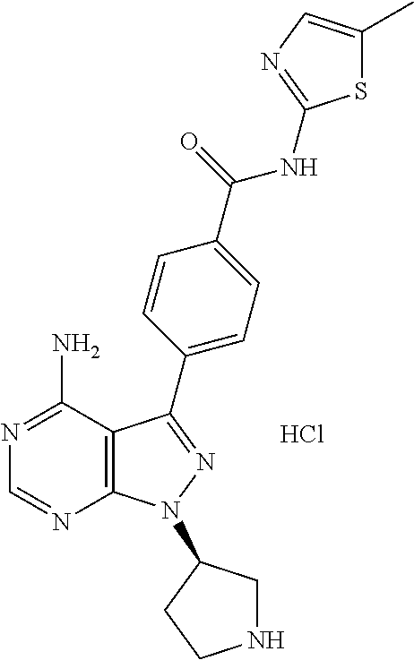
Cl.N1=C(N)C2=C(N=C1)N(C1CNCC1)N=C2C1=CC=C(C(=O)NC2=NC=C(C)S2)C=C1
